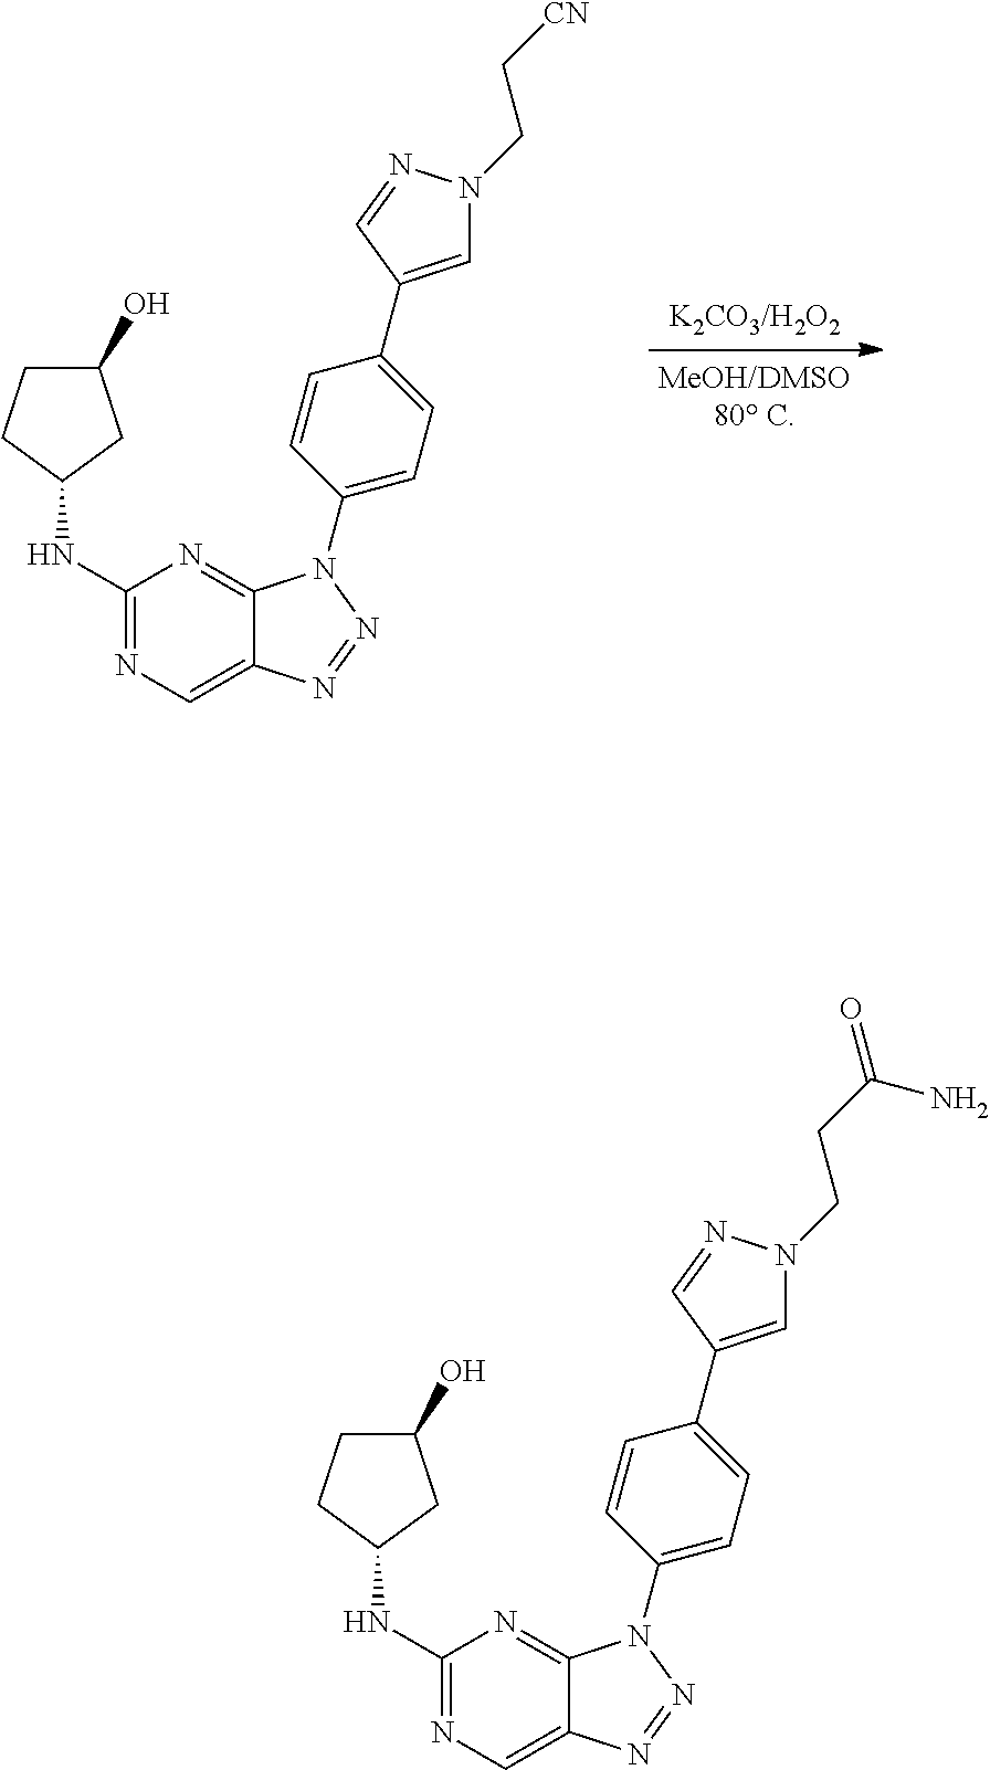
C1(NC2CC(O)CC2)=NC=C2C(=N1)N(C1=CC=C(C3=CN(CC[CN])N=C3)C=C1)N=N2.C1(NC2CC(O)CC2)=NC=C2C(=N1)N(C1=CC=C(C3=CN(CCC(=O)N)N=C3)C=C1)N=N2
